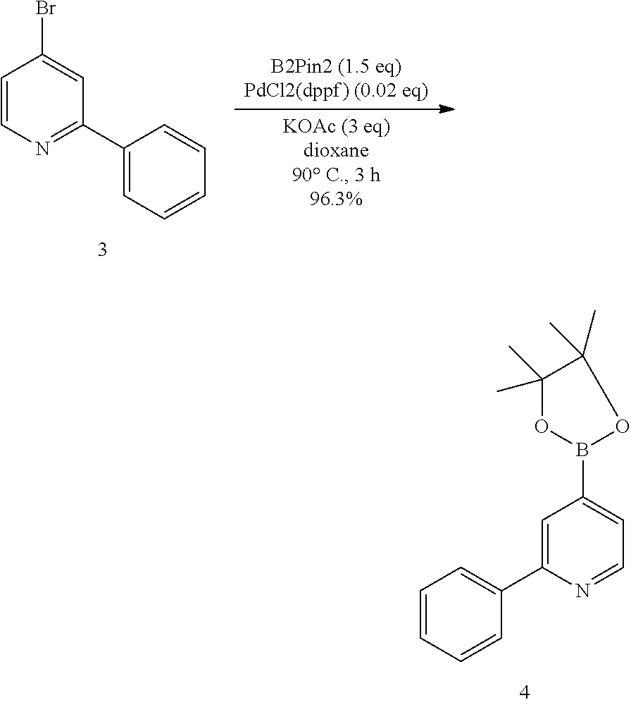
C1(C2=CC=CC=C2)=CC(B2OC(C)(C)C(C)(C)O2)=CC=N1.C1(C2=CC=CC=C2)=NC=CC(Br)=C1
